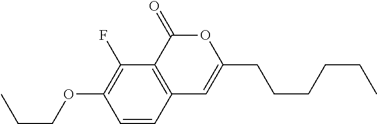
C1=CC2=C(C(F)=C1OCCC)C(=O)OC(CCCCCC)=C2
